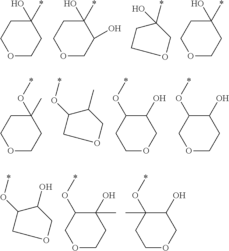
O1CCC(O)(*)CC1.O1CC(O)C(O)(*)CC1.O1CC(*)(O)CC1.O1CCC(O)(*)CC1.O1CCC(O*)(C)CC1.O1CC(C)C(O*)C1.C1OCC(O)C(O*)C1.O1CCC(O)C(O*)C1.O1CC(O)C(O*)C1.O1CCC(O)(C)C(O*)C1.C1OCC(O)C(O*)(C)C1
